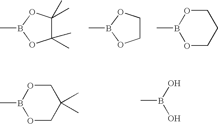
C1(C)(C)C(C)(C)OB(C)O1.C1COB(C)O1.B1(C)OCCCO1.B1(C)OCC(C)(C)CO1.CB(O)O
